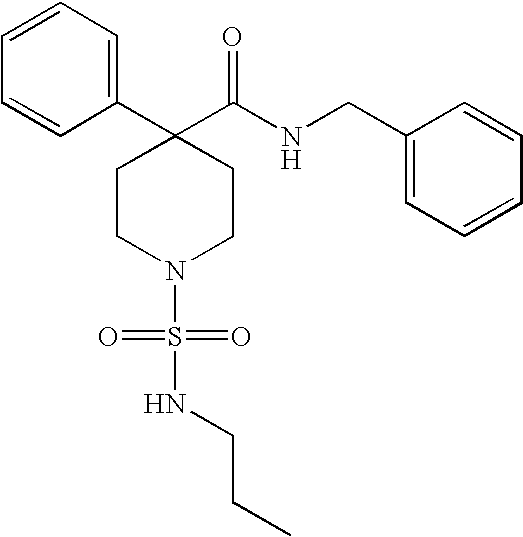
C1=CC=CC(C2(C(NCC3=CC=CC=C3)=O)CCN(S(NCCC)(=O)=O)CC2)=C1
